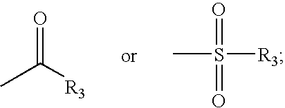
CC([R3])=O.CS([R3])(=O)=O
